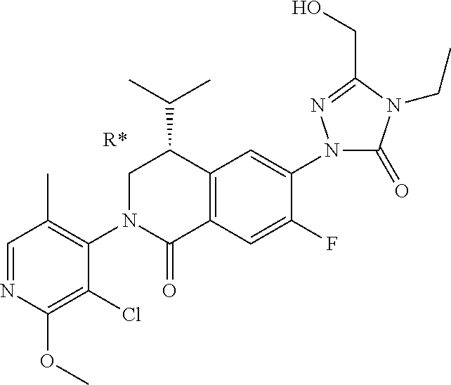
C1=NC(OC)=C(Cl)C(N2C(=O)C3=C(C(C(C)C)C2)C=C(N2C(=O)N(CC)C(CO)=N2)C(F)=C3)=C1C
